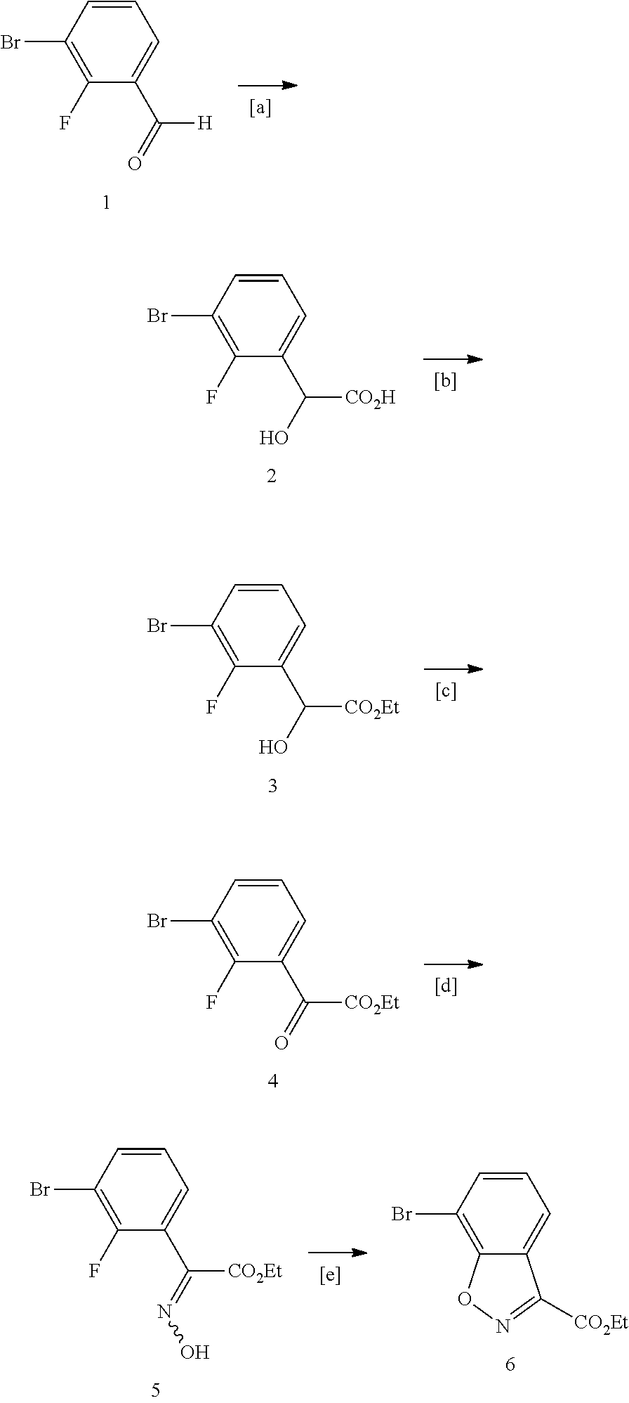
C1=CC(Br)=C(F)C(C(=O)[H])=C1.C1=CC(Br)=C2C(=C1)C([CO2Et])=NO2.C1=CC(Br)=C(F)C(C(=NO)[CO2Et])=C1.C1=CC(Br)=C(F)C(C(O)[CO2H])=C1.C1=CC(Br)=C(F)C(C(O)[CO2Et])=C1.C1=CC(Br)=C(F)C(C(=O)[CO2Et])=C1
